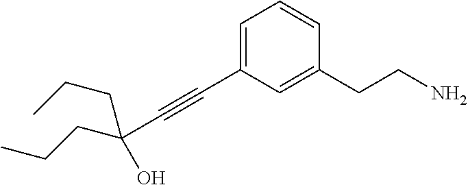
C(#CC1=CC=CC(CCN)=C1)C(CCC)(O)CCC
